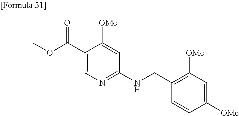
COC(C1=CN=C(NCC2=C([OMe])C=C([OMe])C=C2)C=C1[OMe])=O
